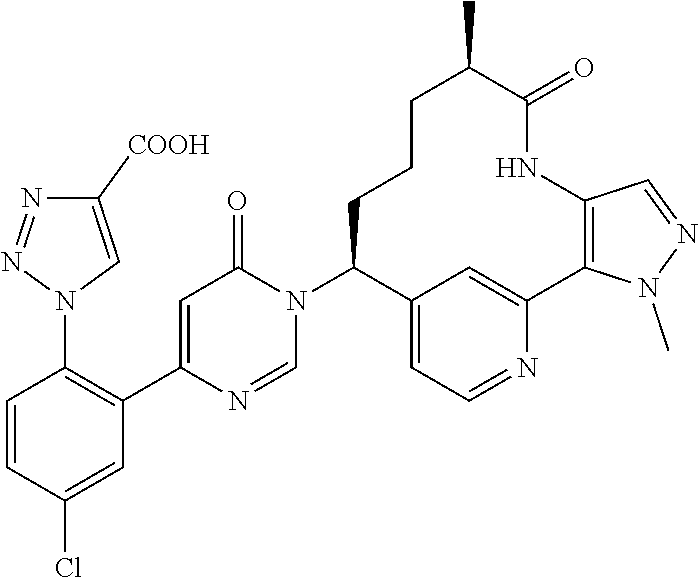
C1=CC(Cl)=CC(C2=CC(=O)N(C3C4=CC=NC(=C4)C4=C(NC(=O)C(C)CCC3)C=NN4C)C=N2)=C1N1C=C([COOH])N=N1
